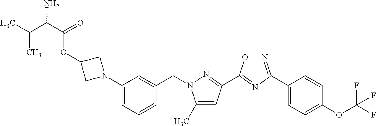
N1(C2=CC=CC(CN3C(C)=CC(C4=NC(C5=CC=C(OC(F)(F)F)C=C5)=NO4)=N3)=C2)CC(OC(C(C(C)C)N)=O)C1
